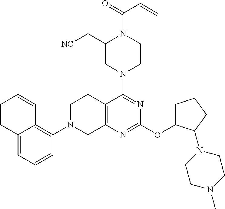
C12=CC=CC(N3CC4=C(CC3)C(N3CCN(C(=O)C=C)C(C[NC])C3)=NC(OC3CCCC3N3CCN(C)CC3)=N4)=C1C=CC=C2
